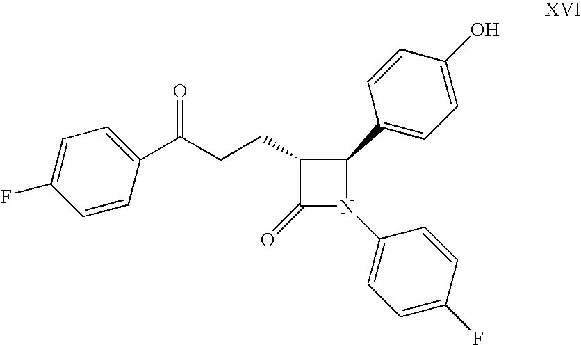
C1(C(CCC2C(=O)N(C3=CC=C(F)C=C3)C2C2=CC=C(O)C=C2)=O)=CC=C(F)C=C1
